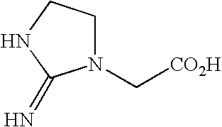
N1(C[CO2H])CCNC1=N
